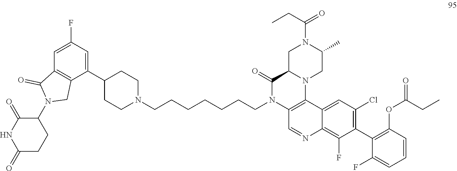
C12=C(C(=O)N(C3CCC(=O)NC3=O)C1)C=C(F)C=C2C1CCN(CCCCCCCN2C(=O)C3CN(C(CC)=O)C(C)CN3C3=C2C=NC2=C(F)C(C4=C(OC(=O)CC)C=CC=C4F)=C(Cl)C=C23)CC1
